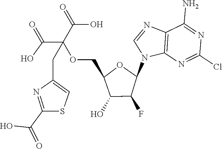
C12=C(N=C(Cl)N=C1N)N(C1OC(COC(C(=O)O)(C(=O)O)CC3=CSC(C(=O)O)=N3)C(O)C1F)C=N2
